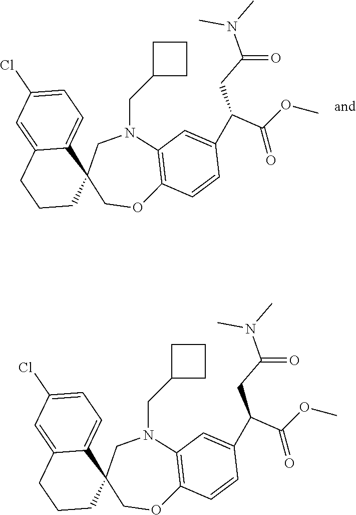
C1CC(CN2C3=C(OCC4(C5=CC=C(Cl)C=C5CCC4)C2)C=CC(C(CC(N(C)C)=O)C(OC)=O)=C3)C1.C1CC(CN2C3=C(OCC4(C5=CC=C(Cl)C=C5CCC4)C2)C=CC(C(CC(N(C)C)=O)C(OC)=O)=C3)C1
